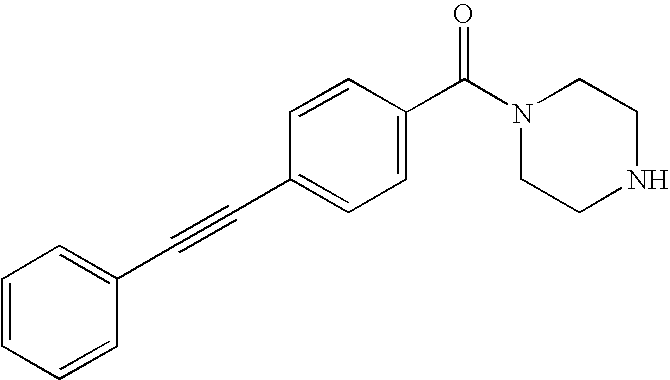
C1=CC=CC(C#CC2=CC=C(C(N3CCNCC3)=O)C=C2)=C1
